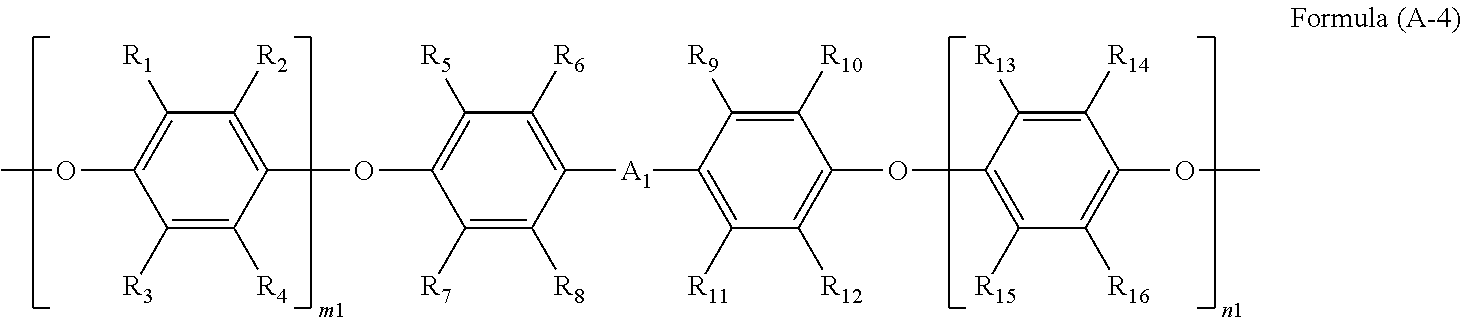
C1(OC2=C([R5])C([R6])=C([A1]C3=C([R11])C([R12])=C(OC4=C([R15])C([R16])=C(OC)C([R14])=C4[R13])C([R10])=C3[R9])C([R8])=C2[R7])=C([R2])C([R1])=C(OC)C([R3])=C1[R4]
